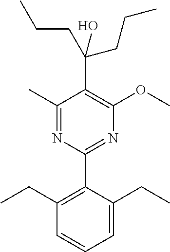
C1(C)=NC(C2=C(CC)C=CC=C2CC)=NC(OC)=C1C(CCC)(CCC)O
